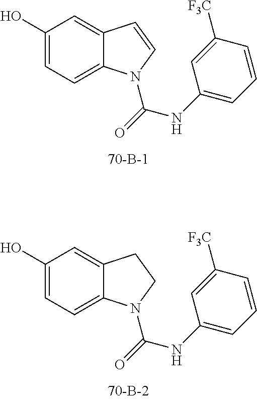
C1(O)=CC=C2C(=C1)C=CN2C(NC1=CC=CC([F3C])=C1)=O.C1(O)=CC=C2C(=C1)CCN2C(NC1=CC=CC([F3C])=C1)=O
